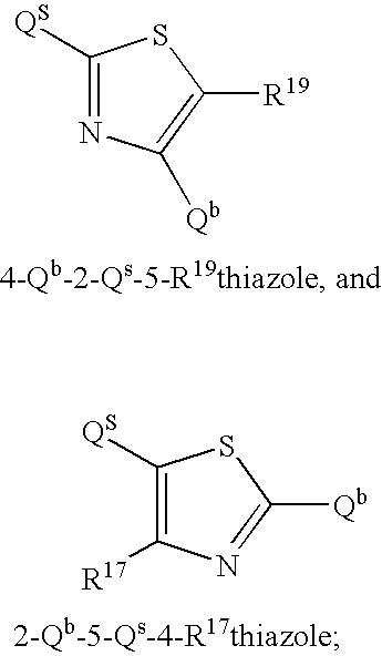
C1([QS])=NC([Qb])=C([R19])S1.C1([QS])=C([R17])N=C([Qb])S1
